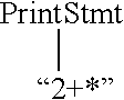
[PrintStmt][2+*]
